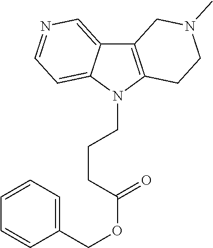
C12=C(N(CCCC(OCC3=CC=CC=C3)=O)C3=CC=NC=C13)CCN(C)C2
